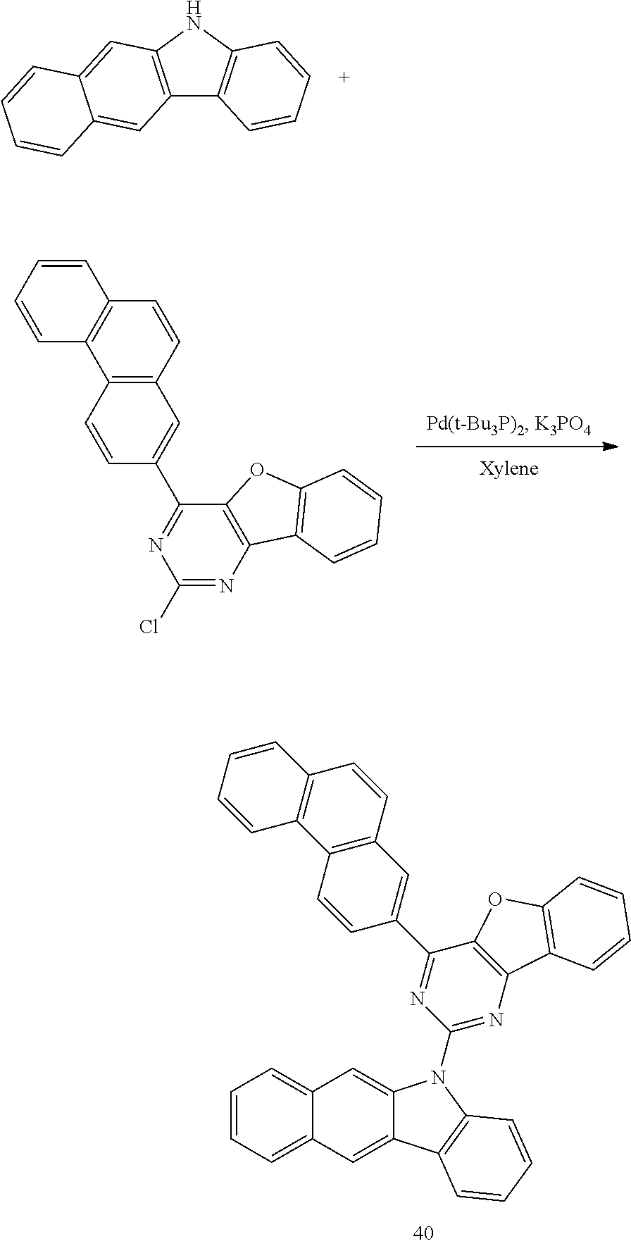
C1=CC=C2C(=C1)C=C1C(=C2)C2=C(N1C1=NC3=C(C(C4=CC5=C(C=C4)C4=C(C=C5)C=CC=C4)=N1)OC1=C3C=CC=C1)C=CC=C2.C12=C(NC3=C1C=CC=C3)C=C1C(=C2)C=CC=C1.C1(Cl)=NC2=C(C(C3=CC4=C(C5=C(C=C4)C=CC=C5)C=C3)=N1)OC1=C2C=CC=C1
